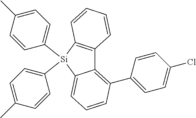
C12=C(C3=CC=C(Cl)C=C3)C=CC=C1[Si](C1=CC=C(C)C=C1)(C1=CC=C(C)C=C1)C1=C2C=CC=C1
